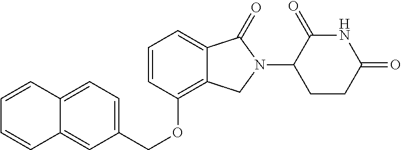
C(OC1=C2C(=CC=C1)C(=O)N(C1C(=O)NC(=O)CC1)C2)C1=CC=C2C(=C1)C=CC=C2
